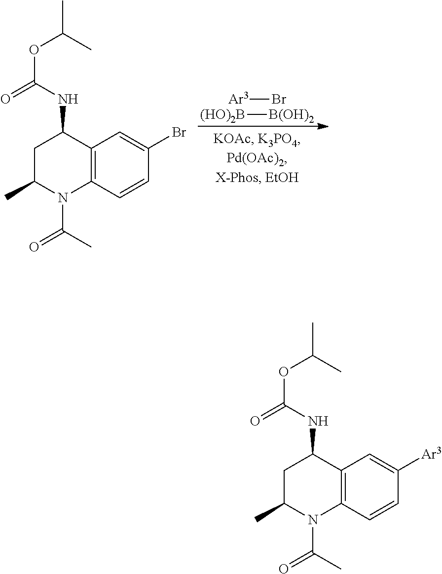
N(C1C2=C(N(C(=O)C)C(C)C1)C=CC([Ar3])=C2)C(OC(C)C)=O.N(C1C2=C(N(C(=O)C)C(C)C1)C=CC(Br)=C2)C(OC(C)C)=O.[Ar3]Br.[(HO)2B][B(OH)2]
